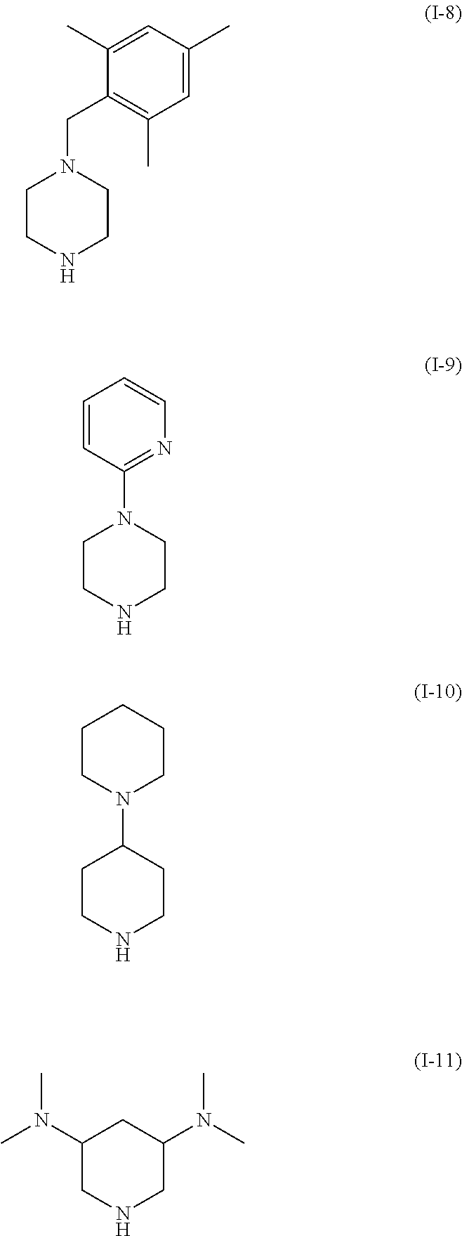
C1CNCCN1CC1=C(C)C=C(C)C=C1C.C1CNCCN1C1=NC=CC=C1.C1CNCCC1N1CCCCC1.C1(N(C)C)CNCC(N(C)C)C1
